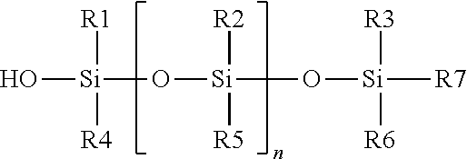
O[Si](O[Si](O[Si]([R7])([R6])[R3])([R2])[R5])([R4])[R1]
